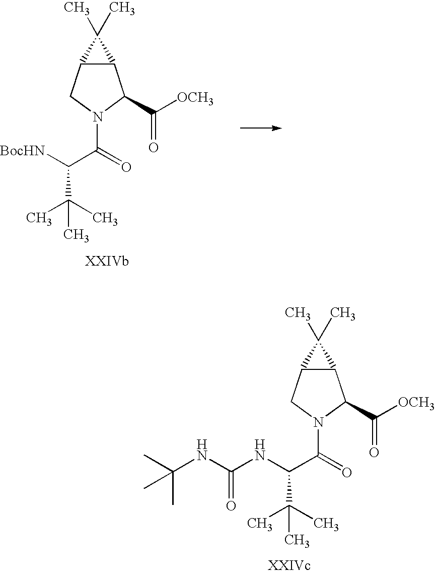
C12C(CN(C(=O)C([BocHN])C(C)(C)C)C1C([OCH3])=O)C2(C)C.C12C(CN(C(=O)C(NC(NC(C)(C)C)=O)C(C)(C)C)C1C([OCH3])=O)C2(C)C
